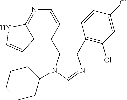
C1(C2=C(Cl)C=C(Cl)C=C2)=C(C2=C3C(=NC=C2)NC=C3)N(C2CCCCC2)C=N1
